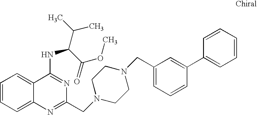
C1=CC=C2C(=C1)C(NC(C(C)C)C(=O)OC)=NC(CN1CCN(CC3=CC=CC(C4=CC=CC=C4)=C3)CC1)=N2
